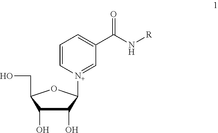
C1(O)C(O)C(CO)OC1[N+]1=CC(C(N[R])=O)=CC=C1
